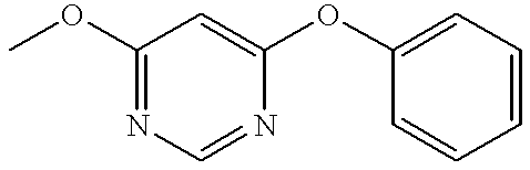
COC1=NC=NC(OC2=CC=CC=C2)=C1
